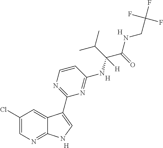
[H].C1=CN=C(C2=CNC3=NC=C(Cl)C=C32)N=C1NC(C(NCC(F)(F)F)=O)(C(C)C)[H].[H].[H]
